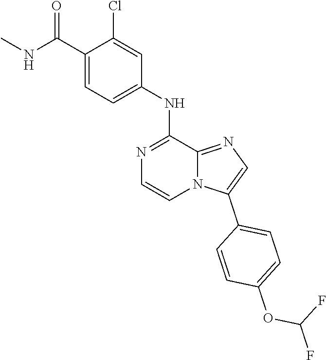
C1(NC2=CC=C(C(NC)=O)C(Cl)=C2)=NC=CN2C1=NC=C2C1=CC=C(OC(F)F)C=C1
